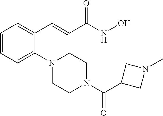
C1=CC=C(N2CCN(C(C3CN(C)C3)=O)CC2)C(C=CC(NO)=O)=C1
